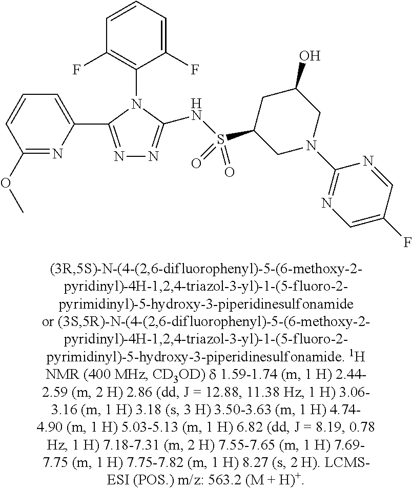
C1(OC)=NC(C2=NN=C(NS(C3CN(C4=NC=C(F)C=N4)CC(O)C3)(=O)=O)N2C2=C(F)C=CC=C2F)=CC=C1
